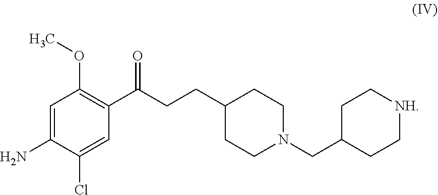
C1=C(Cl)C(N)=CC(OC)=C1C(=O)CCC1CCN(CC2CC[NH]CC2)CC1
